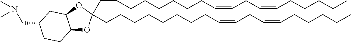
C(CCCCCCCC=CCC=CCCCCC)C1(CCCCCCCCC=CCC=CCCCCC)OC2C(O1)CC(CN(C)C)CC2
